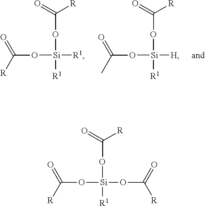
C(O[Si]([R1])([R1])OC(=O)[R])(=O)[R].C(O[Si]([R1])([H])OC(=O)C)(=O)[R].C(O[Si]([R1])(OC([R])=O)OC(=O)[R])(=O)[R]
